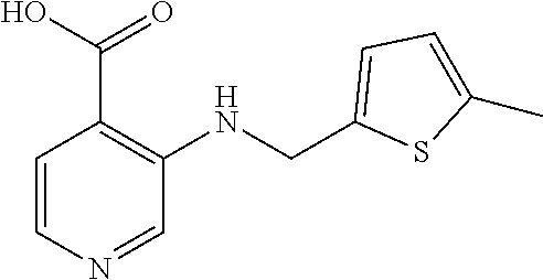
C1(CNC2=C(C(O)=O)C=CN=C2)=CC=C(C)S1
